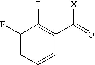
C1(F)=CC=CC(C([X])=O)=C1F
